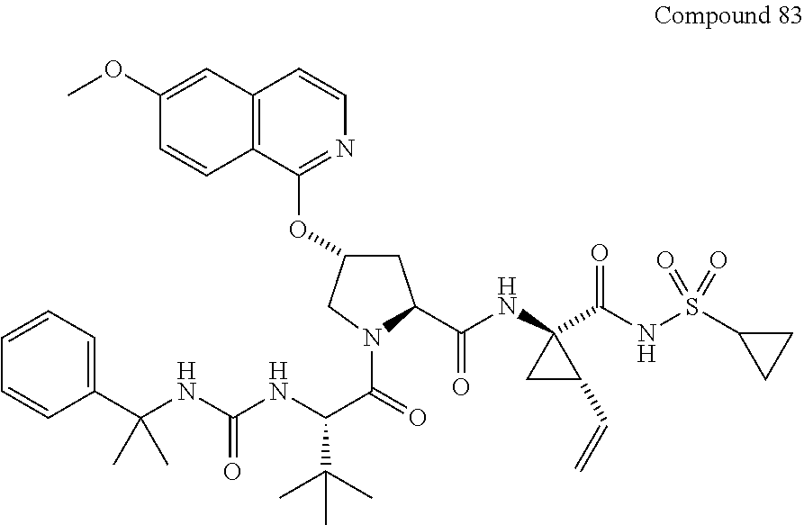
C1C(OC2=NC=CC3=C2C=CC(OC)=C3)CN(C(=O)C(NC(NC(C)(C)C2=CC=CC=C2)=O)C(C)(C)C)C1C(NC1(C(NS(C2CC2)(=O)=O)=O)CC1C=C)=O
